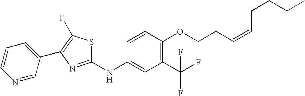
C1=CC=C(C2=C(F)SC(NC3=CC(C(F)(F)F)=C(OCCC=CCCCC)C=C3)=N2)C=N1
